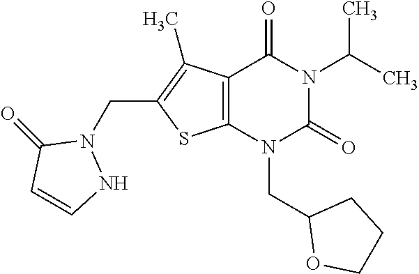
C12=C(N(CC3OCCC3)C(=O)N(C(C)C)C1=O)SC(CN1C(=O)C=CN1)=C2C
